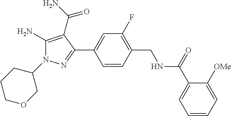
C1(N2C(N)=C(C(N)=O)C(C3=CC(F)=C(CNC(C4=CC=CC=C4[OMe])=O)C=C3)=N2)CCCOC1
